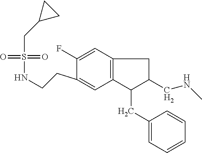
C12=C(C=C(F)C(CCNS(=O)(=O)CC3CC3)=C1)CC(CNC)C2CC1=CC=CC=C1
